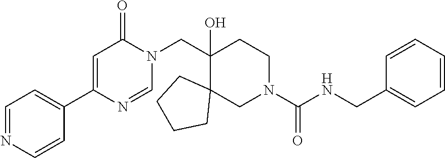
C1(C2=CC(=O)N(CC3(O)C4(CN(C(NCC5=CC=CC=C5)=O)CC3)CCCC4)C=N2)=CC=NC=C1
